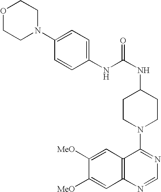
C1([MeO])=CC2=C(C=C1[MeO])N=CN=C2N1CCC(NC(=O)NC2=CC=C(N3CCOCC3)C=C2)CC1
